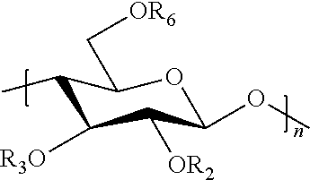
C1(C)C([R3O])C([OR2])C(OC)OC1C[OR6]
